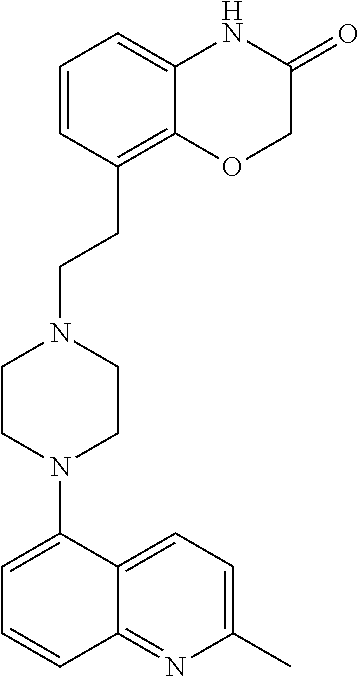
C1(N2CCN(CCC3=C4C(=CC=C3)NC(=O)CO4)CC2)=CC=CC2=NC(C)=CC=C12
